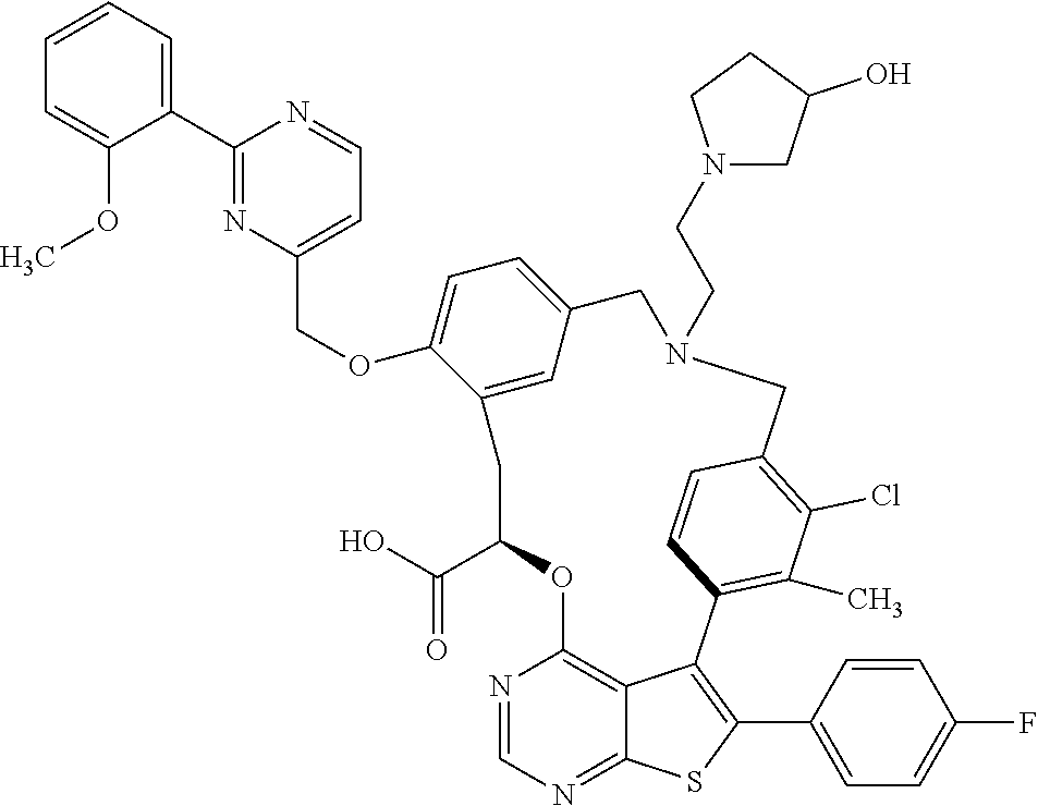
C1=CC=C(C2=NC(COC3=CC=C4C=C3CC(C(=O)O)OC3=C5C(=NC=N3)SC(C3=CC=C(F)C=C3)=C5C3=C(C)C(Cl)=C(C=C3)CN(CCN3CC(O)CC3)C4)=CC=N2)C(OC)=C1
